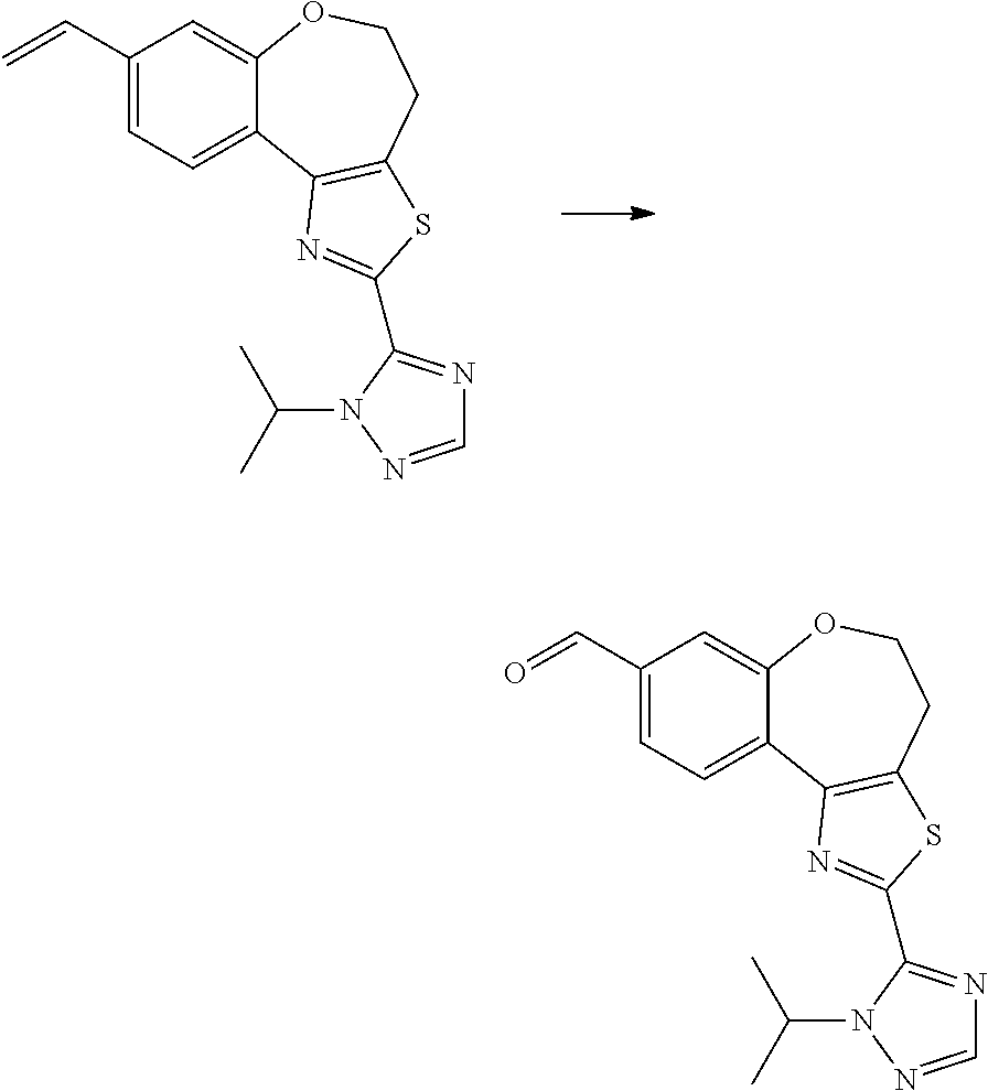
C1(C=C)=CC=C2C(=C1)OCCC1=C2N=C(C2=NC=NN2C(C)C)S1.C1(C=O)=CC=C2C(=C1)OCCC1=C2N=C(C2=NC=NN2C(C)C)S1
